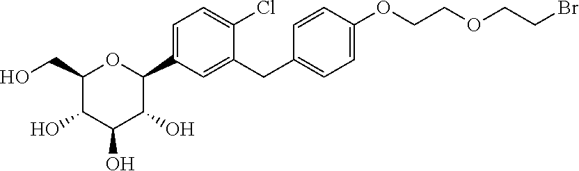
C1(CO)C(O)C(O)C(O)C(C2=CC=C(Cl)C(CC3=CC=C(OCCOCCBr)C=C3)=C2)O1
